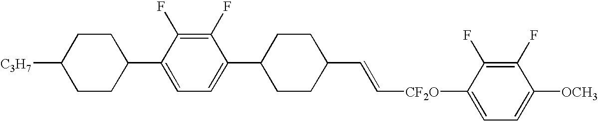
C([CF2O]C1=CC=C([OCH3])C(F)=C1F)=CC1CCC(C2=CC=C(C3CCC([C3H7])CC3)C(F)=C2F)CC1
